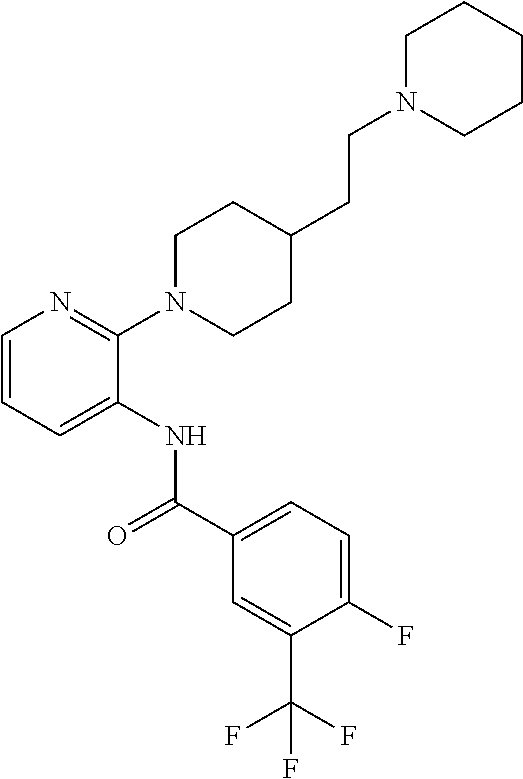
C1(N2CCC(CCN3CCCCC3)CC2)=NC=CC=C1NC(=O)C1=CC=C(F)C(C(F)(F)F)=C1
